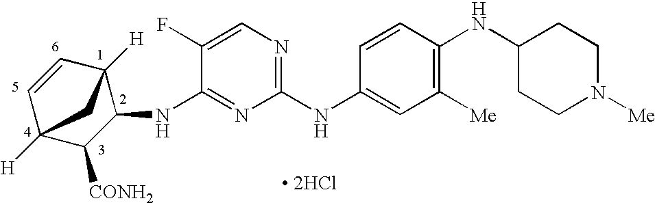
C1(NC2=CC([Me])=C(NC3CCN([Me])CC3)C=C2)=NC=C(F)C(NC2C3([H])C=CC([H])(C2[CONH2])C3)=N1.[ 2HCl]
